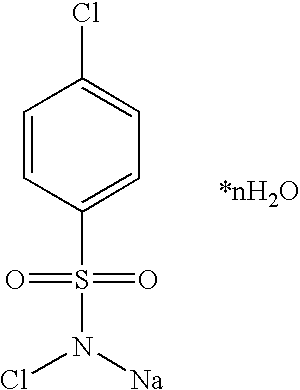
C1=CC(S(N([Na])Cl)(=O)=O)=CC=C1Cl
